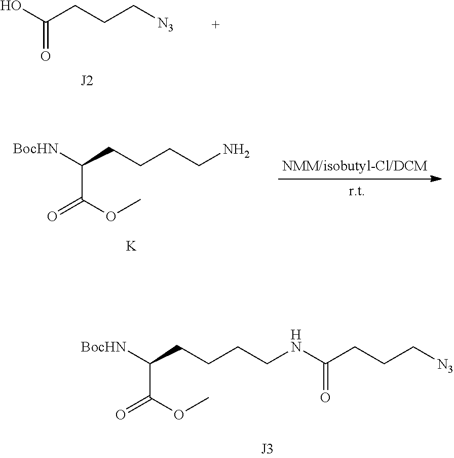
OC(CCC[N3])=O.[BocHN]C(CCCCN)C(OC)=O.[K].[BocHN]C(CCCCNC(=O)CCC[N3])C(OC)=O
